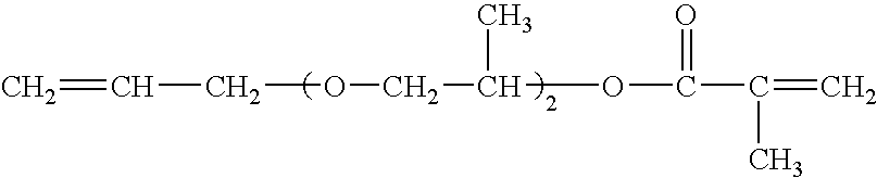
C=CCOCC(OC(C(=C)C)=O)C
